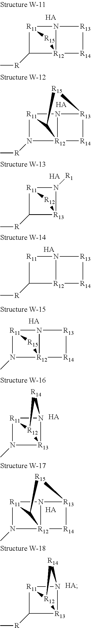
C12[R11]3N([R]C)[R12]14N3[R13]([R14]4)[R15]2.[HA].C12[R11]3N(C)[R12]14N3[R13]([R14]4)[R15]2.[HA].[HA].[R15]1[R11]2C([R]C)[R12]13N2[R13][R14]3.[R12]1[R11]2C([R]C)[R13]1N2[R1].[HA].[R11]1C([R]C)[R12]2N1[R13][R14]2.[HA].[HA].[R15]1[R11]2N(C)[R12]13N2[R13][R14]3.[R12]12[R11]3N(C)[R13]1N3[R14]2.[HA].[R12]12[R11]3C([R]C)[R13]1N3[R14]2.[HA]
